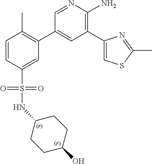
C1=CC(S(NC2CCC(O)CC2)(=O)=O)=CC(C2=CC(C3=CSC(C)=N3)=C(N)N=C2)=C1C
